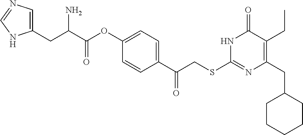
N1C(SCC(C2=CC=C(OC(C(CC3=CN=CN3)N)=O)C=C2)=O)=NC(CC2CCCCC2)=C(CC)C1=O
